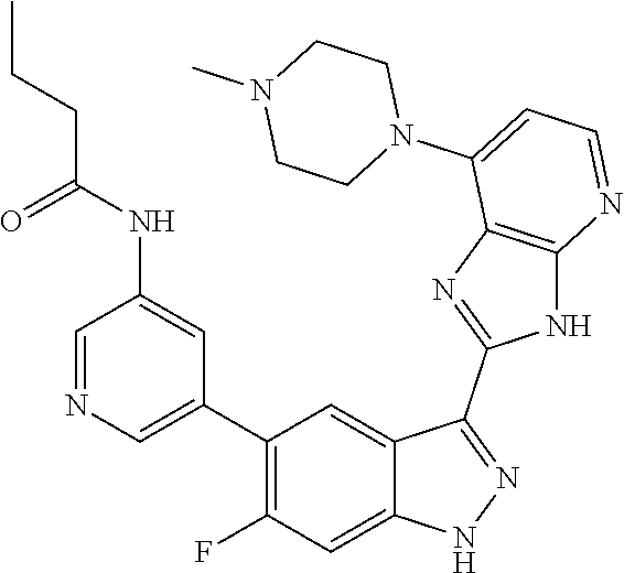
C1=NC=C(C2=C(F)C=C3C(=C2)C(C2=NC4=C(N2)N=CC=C4N2CCN(C)CC2)=NN3)C=C1NC(CCC)=O
